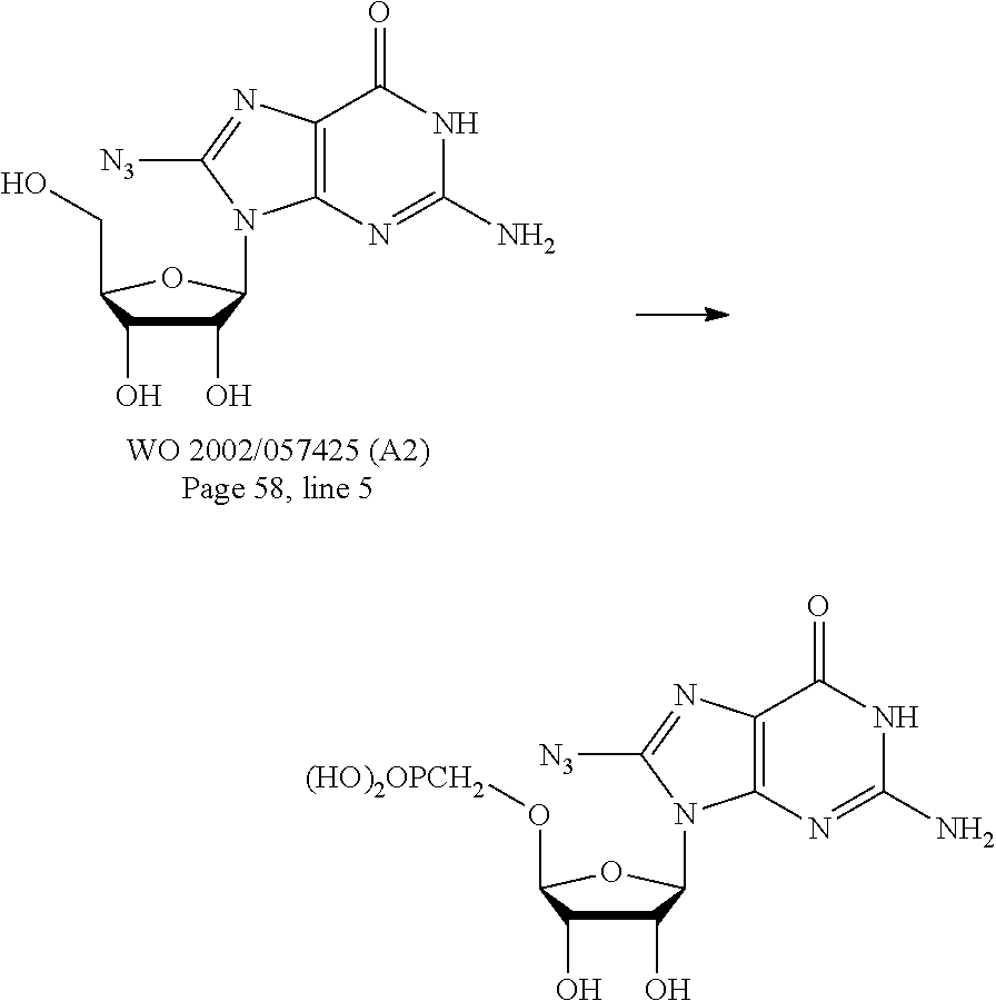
C1(O)C(O)C(CO)OC1N1C2=C(C(=O)NC(N)=N2)N=C1[N3].C1(O)C(O)C(O[(HO)2OPCH2])OC1N1C2=C(C(=O)NC(N)=N2)N=C1[N3]
